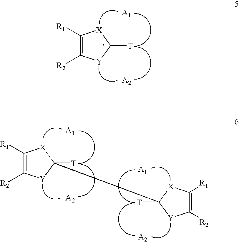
C1([R1])=C([R2])[Y]C([T])[X]1.C1([R1])=C([R2])[Y]C([T])(C2([T])[Y]C([R2])=C([R1])[X]2)[X]1
